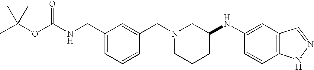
C1(CNC(OC(C)(C)C)=O)=CC=CC(CN2CCCC(NC3=CC4=C(C=C3)NN=C4)C2)=C1
